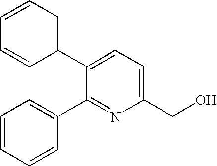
C1=CC=C(C2=CC=C(CO)N=C2C2=CC=CC=C2)C=C1
